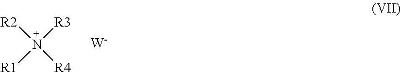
[R2]N([R3])([R1])[R4].[W]
